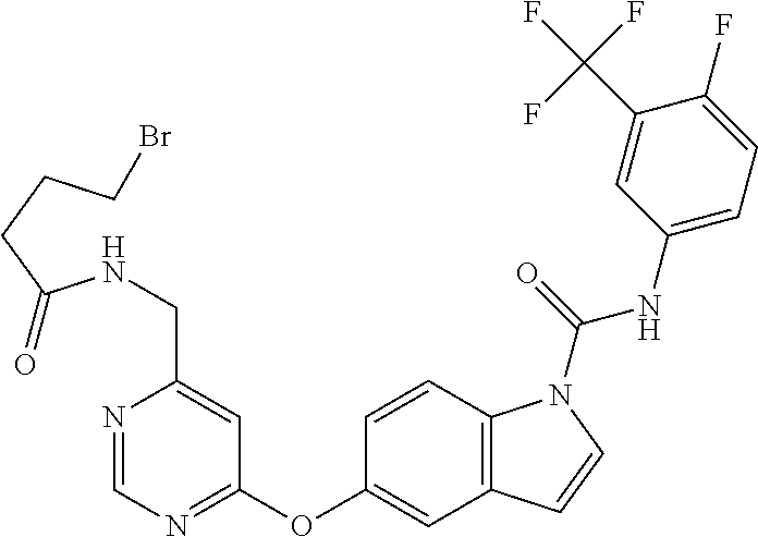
N1=CN=C(OC2=CC3=C(C=C2)N(C(=O)NC2=CC=C(F)C(C(F)(F)F)=C2)C=C3)C=C1CNC(CCCBr)=O
